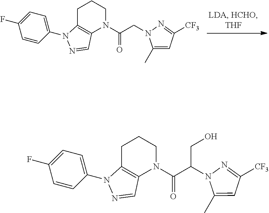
C1=CC(N2C3=C(N(C(CN4C(C)=CC([CF3])=N4)=O)CCC3)C=N2)=CC=C1F.C1=CC(N2C3=C(N(C(C(N4C(C)=CC([CF3])=N4)CO)=O)CCC3)C=N2)=CC=C1F
